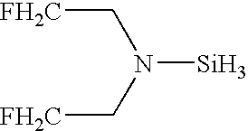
[FH2C]CN(C[FH2C])[Si]
